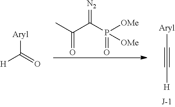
CC(=O)C(=[N2])P(=O)([OMe])[OMe].[Aryl]C#C[H].[Aryl]C([H])=O
